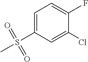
C1=C(S(C)(=O)=O)C=C(Cl)C(F)=C1
